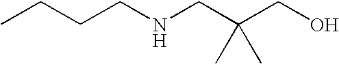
CCCCNCC(CO)(C)C
